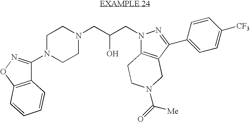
N1(C2=NOC3=C2C=CC=C3)CCN(CC(CN2C3=C(CN(C(=O)[Me])CC3)C(C3=CC=C([CF3])C=C3)=N2)O)CC1
